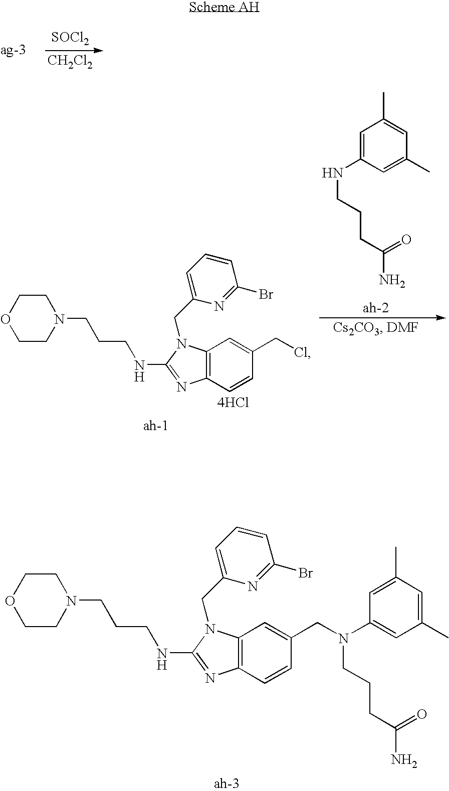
[SOCl2].[CH2Cl2].C1=C(NCCCC(N)=O)C=C(C)C=C1C.[4HCl].C12=C(C=C(CCl)C=C1)N(CC1=CC=CC(Br)=N1)C(NCCCN1CCOCC1)=N2.C12=C(C=C(CN(C3=CC(C)=CC(C)=C3)CCCC(N)=O)C=C1)N(CC1=CC=CC(Br)=N1)C(NCCCN1CCOCC1)=N2
